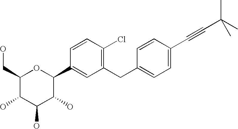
C1(CC2=CC=C(C#CC(C)(C)C)C=C2)=C(Cl)C=CC(C2OC(CO)C(O)C(O)C2O)=C1
